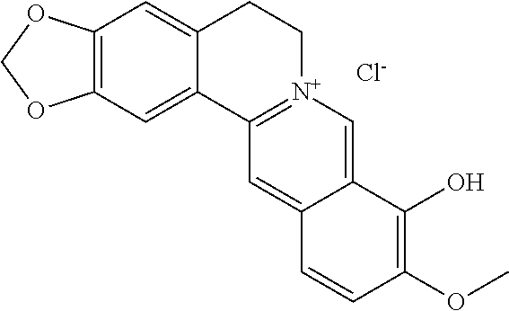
C12=C(C=C3C(=C1)CC[N+]1=C3C=C3C(=C1)C(O)=C(OC)C=C3)OCO2.[Cl-]
